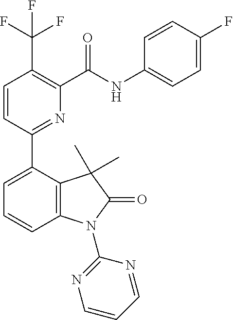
C1=CC(C2=CC=CC3=C2C(C)(C)C(=O)N3C2=NC=CC=N2)=NC(C(NC2=CC=C(F)C=C2)=O)=C1C(F)(F)F
